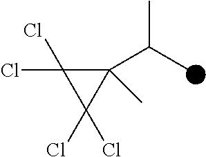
C1(C(C)C)(C)C(Cl)(Cl)C1(Cl)Cl
